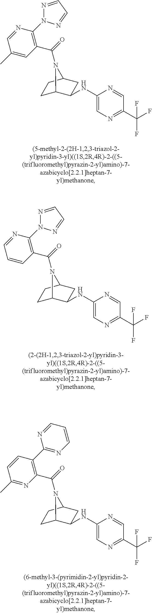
C1C2C(NC3=CN=C(C(F)(F)F)C=N3)CC(C1)N2C(=O)C1=C(N2N=CC=N2)N=CC(C)=C1.C1C2C(NC3=CN=C(C(F)(F)F)C=N3)CC(C1)N2C(=O)C1=C(N2N=CC=N2)N=CC=C1.C1C2C(NC3=CN=C(C(F)(F)F)C=N3)CC(C1)N2C(=O)C1=C(C2=NC=CC=N2)C=CC(C)=N1
